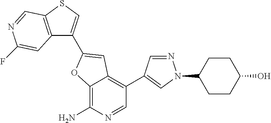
C12=C(N)N=CC(C3=CN(C4CCC(O)CC4)N=C3)=C1C=C(C1=CSC3=C1C=C(F)N=C3)O2
